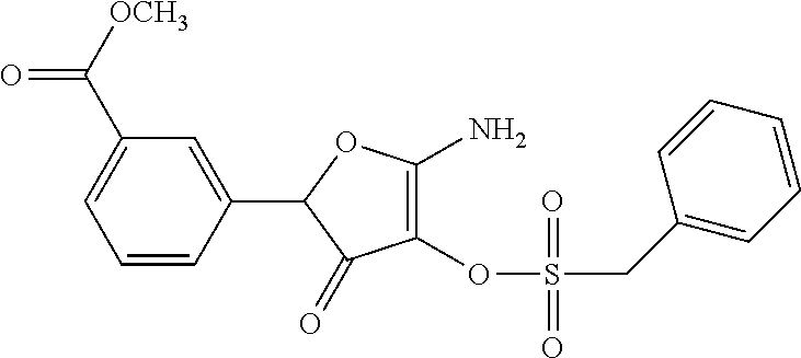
C1=CC(C2C(=O)C(OS(CC3=CC=CC=C3)(=O)=O)=C(N)O2)=CC(C(=O)[OCH3])=C1
